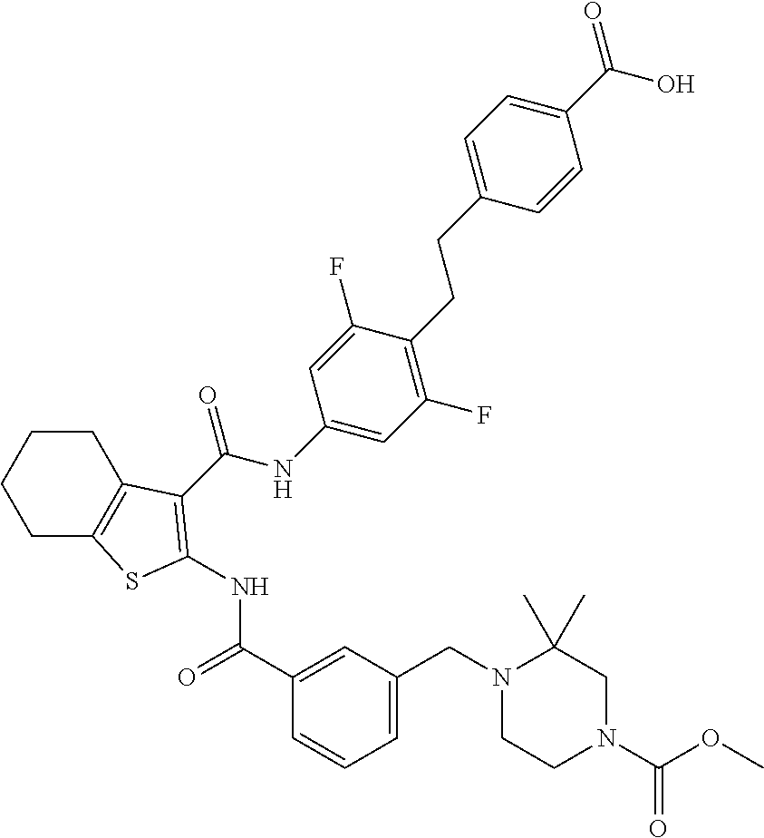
C1C2=C(CCC1)C(C(NC1=CC(F)=C(CCC3=CC=C(C(O)=O)C=C3)C(F)=C1)=O)=C(NC(C1=CC(CN3CCN(C(OC)=O)CC3(C)C)=CC=C1)=O)S2
